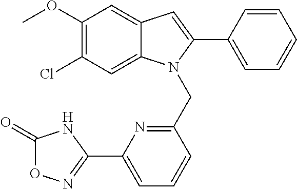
C1(OC)=C(Cl)C=C2C(=C1)C=C(C1=CC=CC=C1)N2CC1=NC(C2=NOC(=O)N2)=CC=C1
